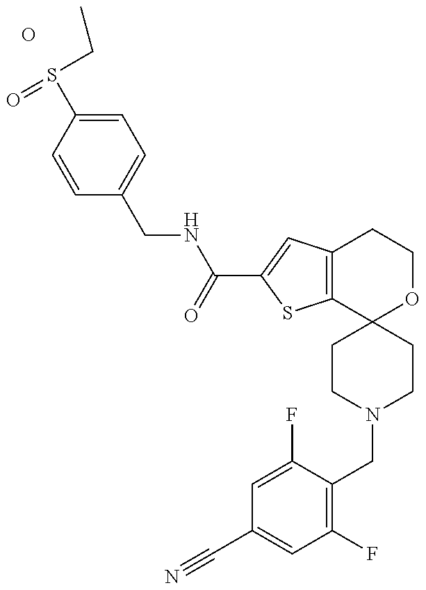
S(=O)(C1=CC=C(CNC(=O)C2=CC3=C(S2)C2(OCC3)CCN(CC3=C(F)C=C(C#N)C=C3F)CC2)C=C1)CC.O
